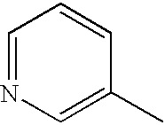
C1=NC=C(C)C=C1
